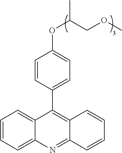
C1=CC=C2C(=C1)C(C1=CC=C(OC(COC)C)C=C1)=C1C(=N2)C=CC=C1
